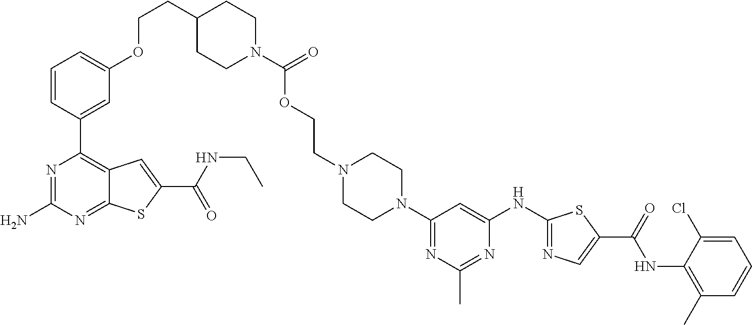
N1=C(N)N=C2C(=C1C1=CC(OCCC3CCN(C(OCCN4CCN(C5=NC(C)=NC(NC6=NC=C(C(NC7=C(C)C=CC=C7Cl)=O)S6)=C5)CC4)=O)CC3)=CC=C1)C=C(C(=O)NCC)S2
